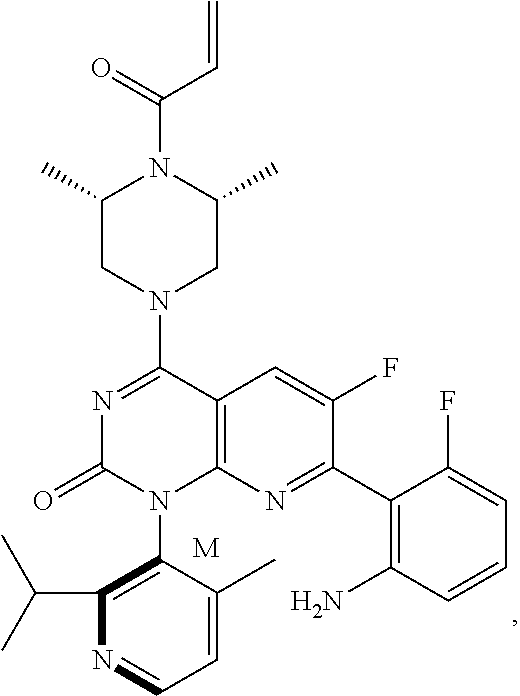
C12=C(N=C(C3=C(N)C=CC=C3F)C(F)=C1)N(C1=C(C(C)C)N=CC=C1C)C(=O)N=C2N1CC(C)N(C(=O)C=C)C(C)C1.[M]
